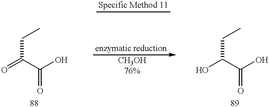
C(=O)(C(O)=O)CC.C(O)(C(O)=O)CC
